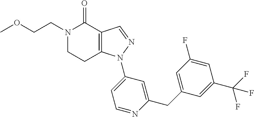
C12=C(C=NN1C1=CC=NC(CC3=CC(F)=CC(C(F)(F)F)=C3)=C1)C(=O)N(CCOC)CC2
